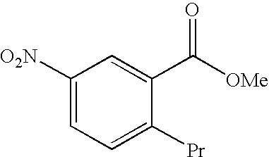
C1([O2N])=CC=C([Pr])C(C([OMe])=O)=C1
